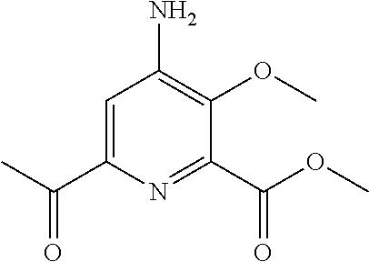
C1=C(C(C)=O)N=C(C(OC)=O)C(OC)=C1N
